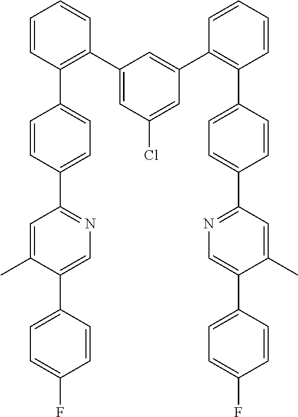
C1(C2=C(C3=CC=C(C4=NC=C(C5=CC=C(F)C=C5)C(C)=C4)C=C3)C=CC=C2)=CC(Cl)=CC(C2=C(C3=CC=C(C4=NC=C(C5=CC=C(F)C=C5)C(C)=C4)C=C3)C=CC=C2)=C1
